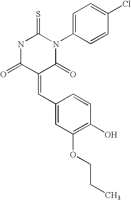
N1C(=O)C(=CC2=CC(OCCC)=C(O)C=C2)C(=O)N(C2=CC=C(Cl)C=C2)C1=S
